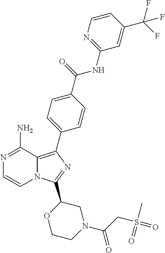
N1=C(N)C2=C(C3=CC=C(C(=O)NC4=NC=CC(C(F)(F)F)=C4)C=C3)N=C(C3OCCN(C(CS(=O)(C)=O)=O)C3)N2C=C1
